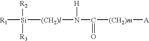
[R1][Si]([R2])([R3])[(CH2)l]N([H])C(=O)[(CH2)m][A]
